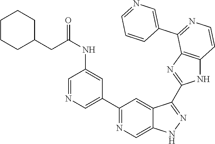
C1(C2=NC=C3C(=C2)C(C2=NC4=C(N2)C=CN=C4C2=CN=CC=C2)=NN3)=CN=CC(NC(CC2CCCCC2)=O)=C1
